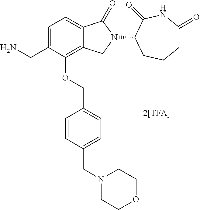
C1(CN)=CC=C2C(=C1OCC1=CC=C(CN3CCOCC3)C=C1)CN(C1C(=O)NC(=O)CCC1)C2=O
